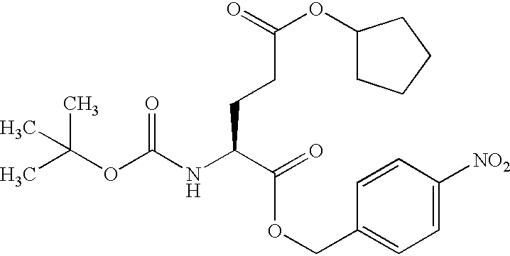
C(CC(NC(OC(C)(C)C)=O)C(=O)OCC1=CC=C([NO2])C=C1)C(OC1CCCC1)=O
